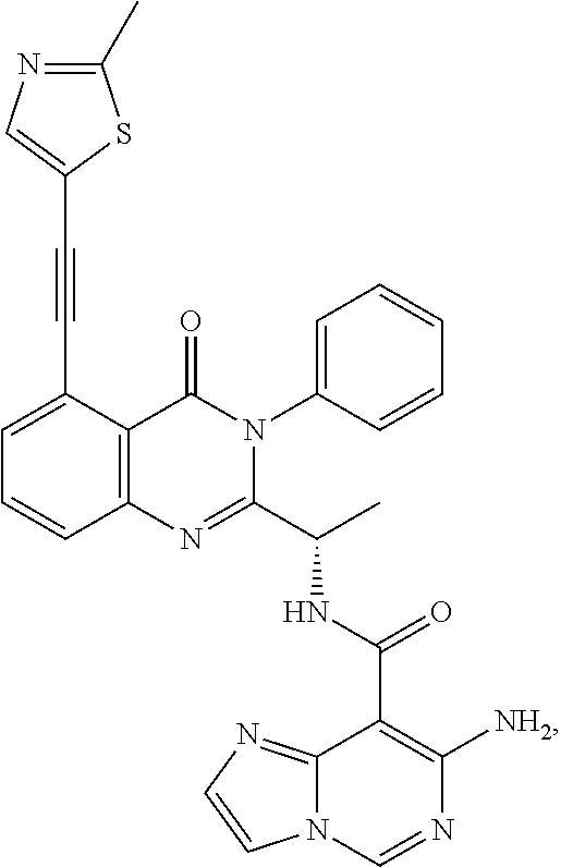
C(C1=CC=CC2=C1C(=O)N(C1=CC=CC=C1)C(C(C)NC(C1=C([NH2])N=CN3C1=NC=C3)=O)=N2)#CC1=CN=C(C)S1
